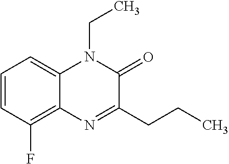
C1=CC(F)=C2C(=C1)N(CC)C(=O)C(CCC)=N2
